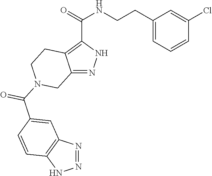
O=C(C1=C2C(=NN1)CN(C(C1=CC3=C(NN=N3)C=C1)=O)CC2)NCCC1=CC=CC(Cl)=C1
